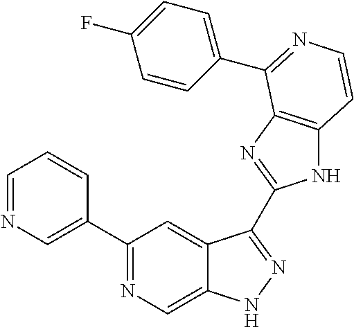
C1=NC=C(C2=NC=C3C(=C2)C(C2=NC4=C(N2)C=CN=C4C2=CC=C(F)C=C2)=NN3)C=C1
